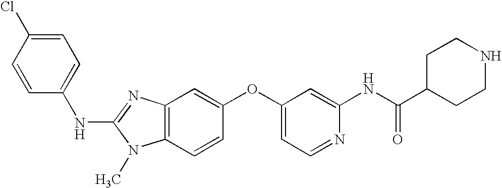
C1=C(Cl)C=CC(NC2=NC3=C(N2C)C=CC(OC2=CC=NC(NC(C4CCNCC4)=O)=C2)=C3)=C1
